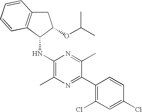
C1(NC2C3=C(CC2OC(C)C)C=CC=C3)=C(C)N=C(C2=C(Cl)C=C(Cl)C=C2)C(C)=N1
